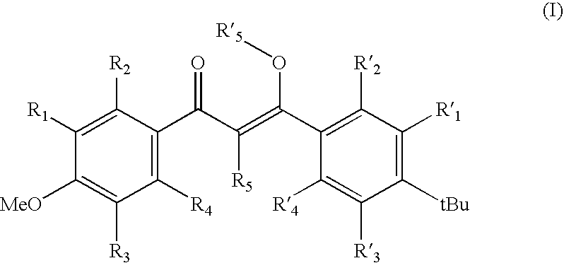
C1([R1])=C([R2])C(C(C([R5])=C(C2=C([R2])C([R1])=C([tBu])C([R3])=C2[R4])O[R5])=O)=C([R4])C([R3])=C1[MeO]
